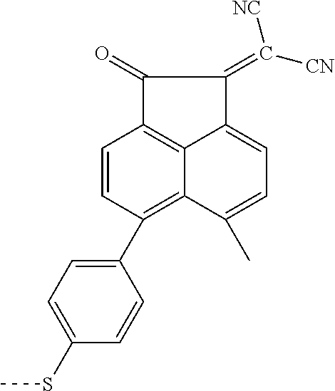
C1(=O)C2=C3C(=CC=C(C)C3=C(C3=CC=C(SC)C=C3)C=C2)C1=C([CN])[NC]
